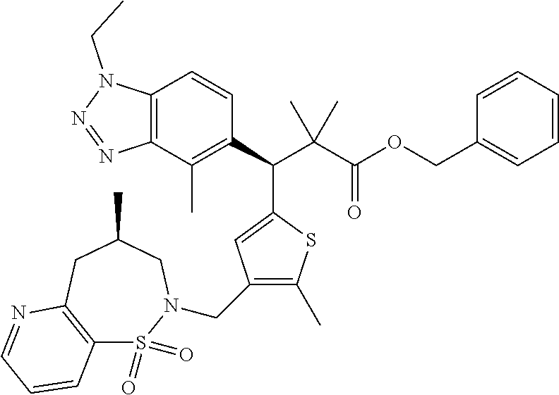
C12=C(C(C)=C(C(C(C(OCC3=CC=CC=C3)=O)(C)C)C3=CC(CN4S(=O)(=O)C5=C(CC(C)C4)N=CC=C5)=C(C)S3)C=C1)N=NN2CC
